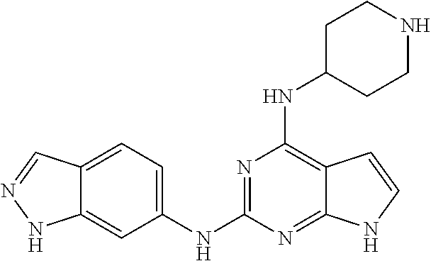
C1(NC2=NC(NC3CCNCC3)=C3C(=N2)NC=C3)=CC=C2C(=C1)NN=C2
